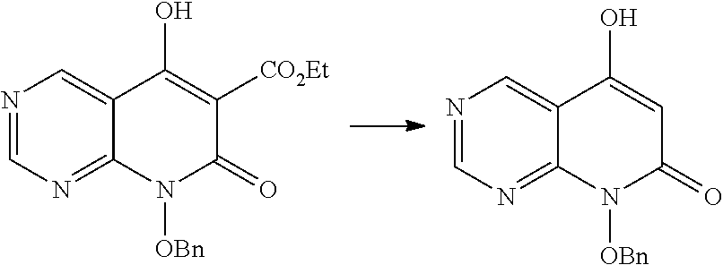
N1=CN=C2C(=C1)C(O)=C([CO2Et])C(=O)N2[OBn].N1=CN=C2C(=C1)C(O)=CC(=O)N2[OBn]
